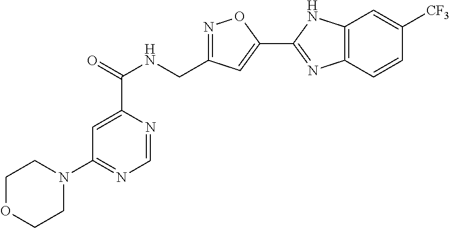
C1=NC(C(=O)NCC2=NOC(C3=NC4=C(N3)C=C([CF3])C=C4)=C2)=CC(N2CCOCC2)=N1
